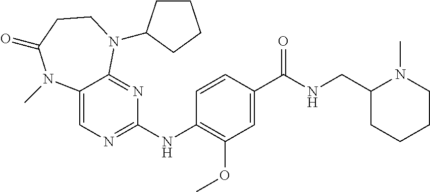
C1(NC2=C(OC)C=C(C(NCC3CCCCN3C)=O)C=C2)=NC=C2C(=N1)N(C1CCCC1)CCC(=O)N2C
